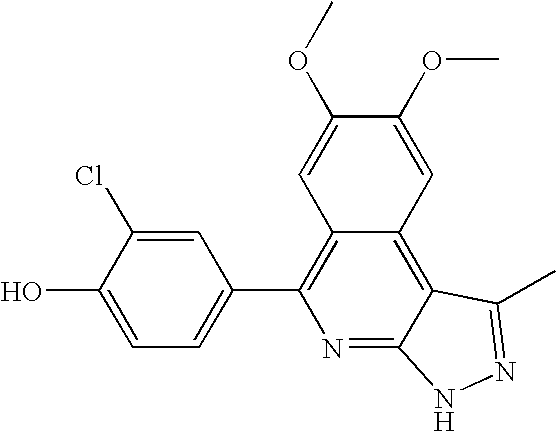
C1=C(O)C(Cl)=CC(C2=C3C(=C4C(=N2)NN=C4C)C=C(OC)C(OC)=C3)=C1
